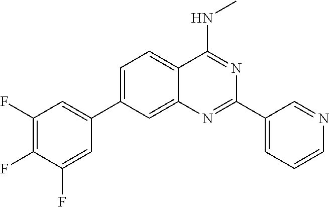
C1=C(C2=CC(F)=C(F)C(F)=C2)C=C2C(=C1)C(NC)=NC(C1=CC=CN=C1)=N2
